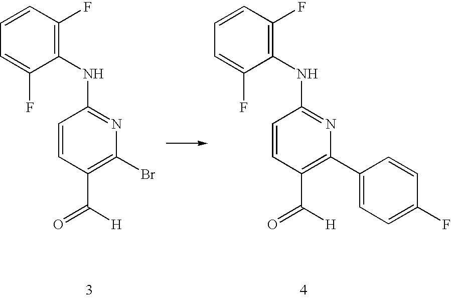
C1=CC(C(=O)[H])=C(Br)N=C1NC1=C(F)C=CC=C1F.C1=CC(C(=O)[H])=C(C2=CC=C(F)C=C2)N=C1NC1=C(F)C=CC=C1F
